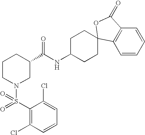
C1=C(Cl)C(S(=O)(N2CC(C(NC3CCC4(CC3)C3=C(C=CC=C3)C(=O)O4)=O)CCC2)=O)=C(Cl)C=C1
